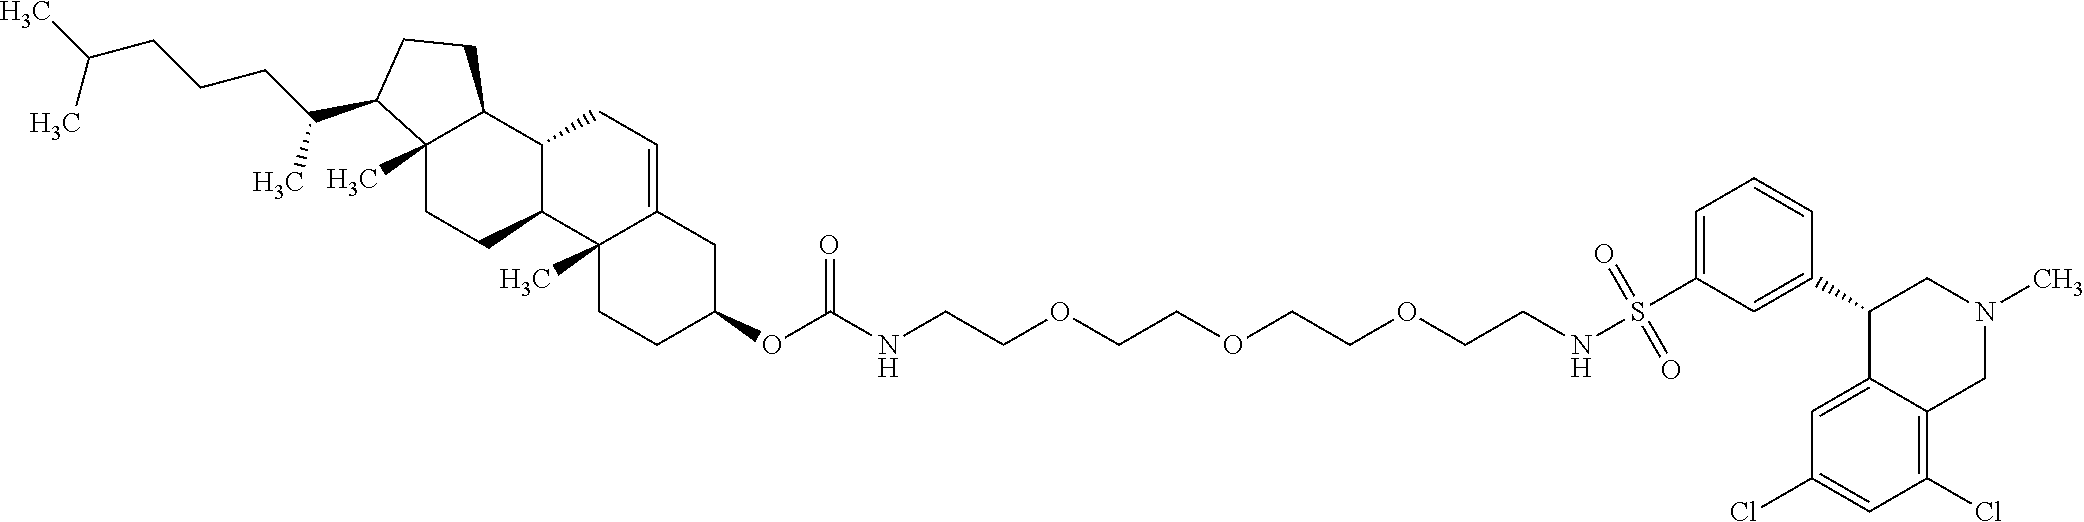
C12(C)CCC3C(C1CCC2C(C)CCCC(C)C)CC=C1C3(C)CCC(OC(NCCOCCOCCOCCNS(C2=CC=CC(C3C4=CC(Cl)=CC(Cl)=C4CN(C)C3)=C2)(=O)=O)=O)C1
